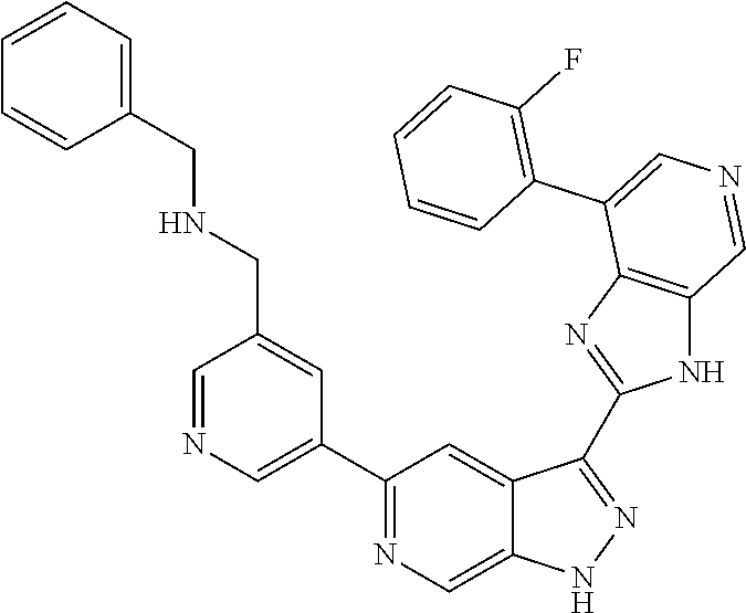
C1(C2=CN=CC(CNCC3=CC=CC=C3)=C2)=NC=C2C(=C1)C(C1=NC3=C(N1)C=NC=C3C1=C(F)C=CC=C1)=NN2
